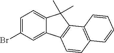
C1=C(Br)C=C2C(=C1)C(C)(C)C1=C2C=CC2=C1C=CC=C2
